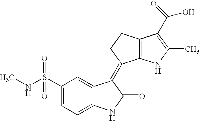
C1(S(NC)(=O)=O)=CC=C2C(=C1)C(=C1C3=C(CC1)C(C(=O)O)=C(C)N3)C(=O)N2
